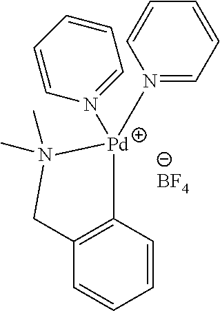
[Pd]1(N2=CC=CC=C2)(N2=CC=CC=C2)C2=C(C=CC=C2)CN1(C)C.[BF4]
